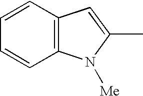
C12=C(C=CC=C1)C=C(C)N2[Me]
